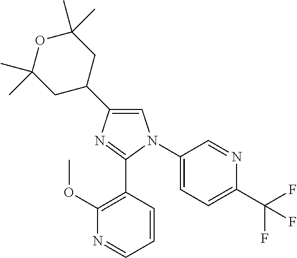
C1=C(C2CC(C)(C)OC(C)(C)C2)N=C(C2=C(OC)N=CC=C2)N1C1=CC=C(C(F)(F)F)N=C1
